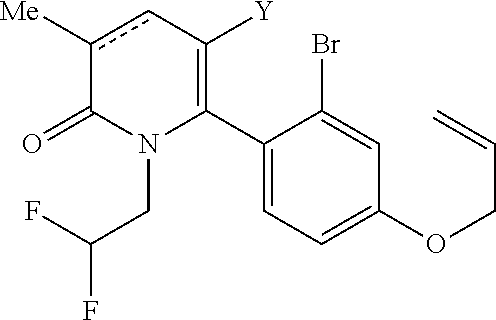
C1(C2=C([Y])cc([Me])C(=O)N2CC(F)F)=CC=C(OCC=C)C=C1Br
